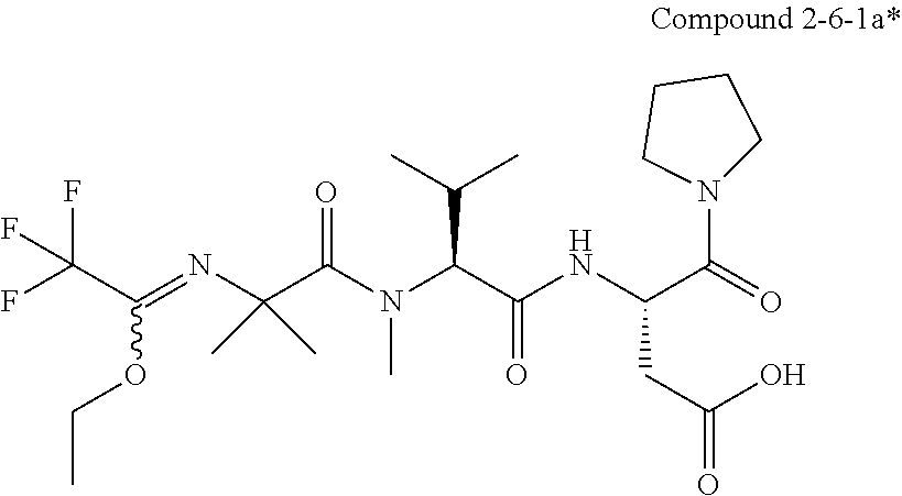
FC(C(OCC)=NC(C(N(C)C(C(=O)NC(CC(O)=O)C(N1CCCC1)=O)C(C)C)=O)(C)C)(F)F
